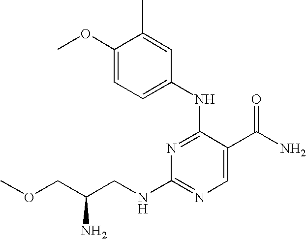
CC1=CC(NC2=NC(NCC(COC)N)=NC=C2C(N)=O)=CC=C1OC
